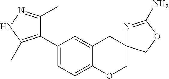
C1=C2C(=CC=C1C1=C(C)NN=C1C)OCC1(C2)N=C(N)OC1
